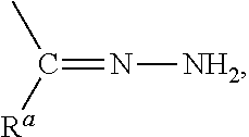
CC([Ra])=N[NH2]
